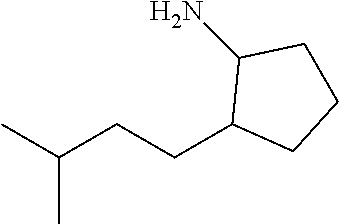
C(C)(C)CCC1CCCC1N
